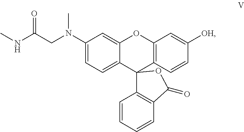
C1(N(CC(NC)=O)C)=CC=C2C(=C1)OC1=C(C23C2=C(C=CC=C2)C(=O)O3)C=CC([OH])=C1
